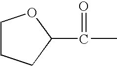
CC(=O)C1OCCC1
